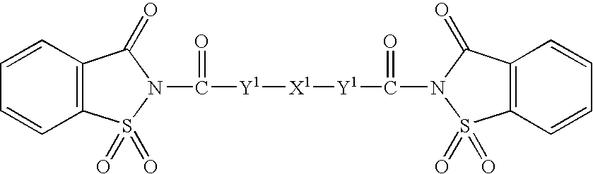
[Y1]([X1][Y1]C(=O)N1C(=O)C2=C(S1(=O)=O)C=CC=C2)C(N1C(=O)C2=C(S1(=O)=O)C=CC=C2)=O
